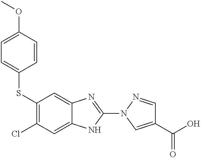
S(C1=C(Cl)C=C2C(=C1)N=C(N1C=C(C(=O)O)C=N1)N2)C1=CC=C(OC)C=C1
